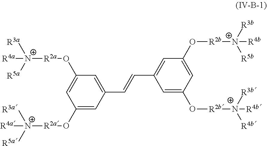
C1(O[R2a][N+]([R3a])([R5a])[R4a])=CC(C=CC2=CC(O[R2b][N+]([R5b])([R3b])[R4b])=CC(O[R2b][N+]([R4b])([R3b])[R4b])=C2)=CC(O[R2a][N+]([R3a])([R5a])[R4a])=C1
